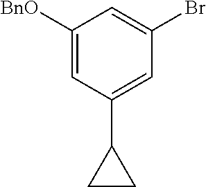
C1([BnO])=CC(C2CC2)=CC(Br)=C1
